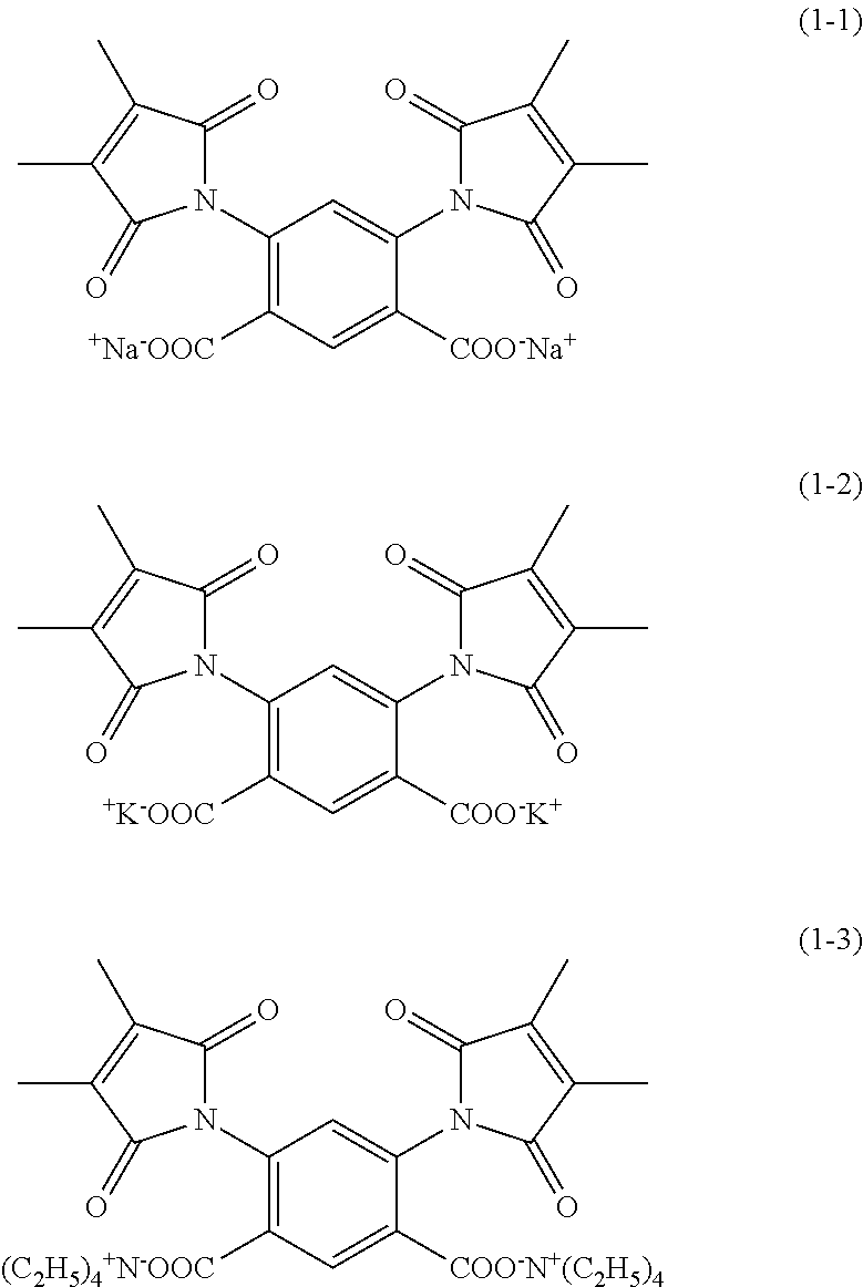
C1(N2C(=O)C(C)=C(C)C2=O)=C([+Na-OOC])C=C([COO-Na+])C(N2C(=O)C(C)=C(C)C2=O)=C1.C1(N2C(=O)C(C)=C(C)C2=O)=C([+K-OOC])C=C([COO-K+])C(N2C(=O)C(C)=C(C)C2=O)=C1.C1(N2C(=O)C(C)=C(C)C2=O)=C([(C2H5)4+N-OOC])C=C([COO-N+(C2H5)4])C(N2C(=O)C(C)=C(C)C2=O)=C1
